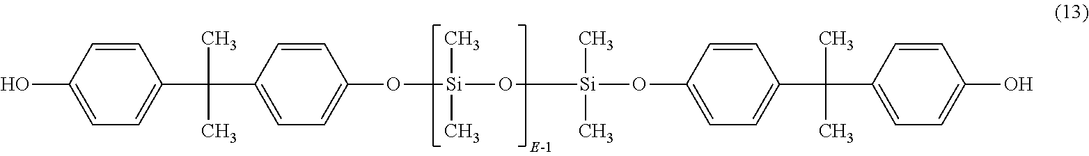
C1=CC(C(C)(C)C2=CC=C(O)C=C2)=CC=C1O[Si](O[Si](OC1=CC=C(C(C2=CC=C(O)C=C2)(C)C)C=C1)(C)C)(C)C
